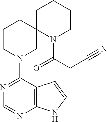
N1=C(N2CC3(CCC2)N(C(=O)CC#N)CCCC3)C2=C(N=C1)NC=C2
